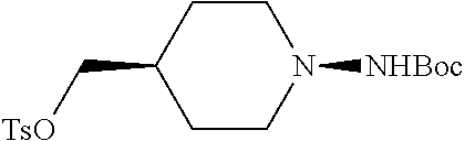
C1CC(C[TsO])CCN1[NHBoc]
